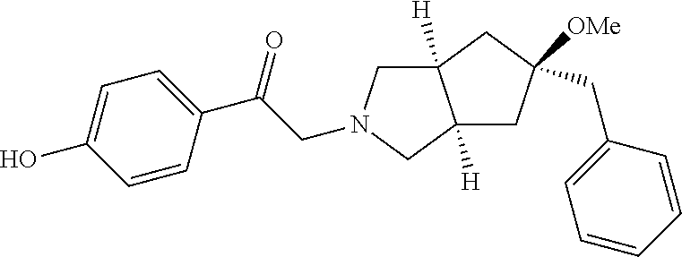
C(C(C1=CC=C(O)C=C1)=O)N1CC2([H])C([H])(C1)CC(CC1=CC=CC=C1)([OMe])C2
